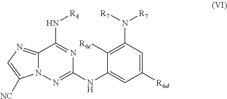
N12C(=NC=C1[NC])C(N[R4])=NC(NC1=CC([R6d])=CC(N([R7])[R7])=C1[R6c])=N2
